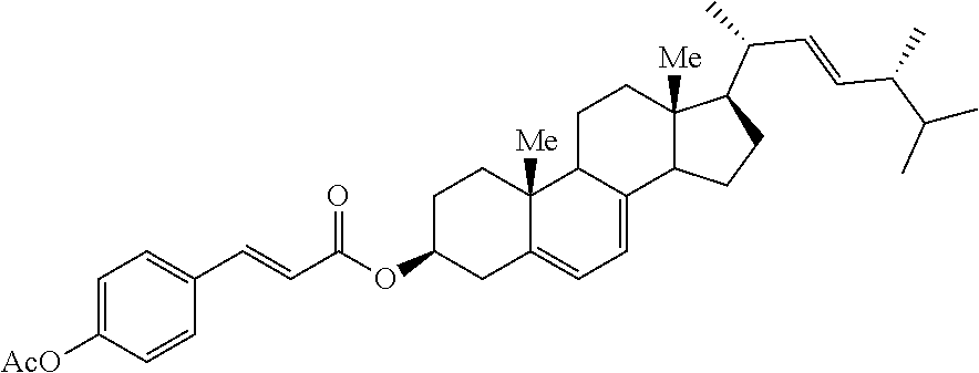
C1C(OC(C=CC2=CC=C([AcO])C=C2)=O)CC2=CC=C3C(C2([Me])C1)CCC1([Me])C3CCC1C(C=CC(C(C)C)C)C
